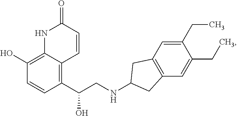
C1=CC(C(CNC2CC3=C(C=C(CC)C(CC)=C3)C2)O)=C2C(=C1O)NC(=O)C=C2
